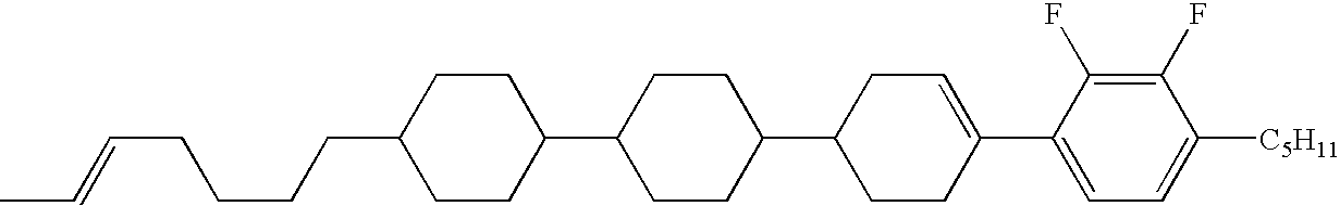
C1(F)=C(F)C(C2=CCC(C3CCC(C4CCC(CCCCC=CC)CC4)CC3)CC2)=CC=C1[C5H11]
